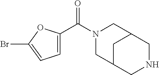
N1(C(C2=CC=C(Br)O2)=O)CC2CNCC(C1)C2
